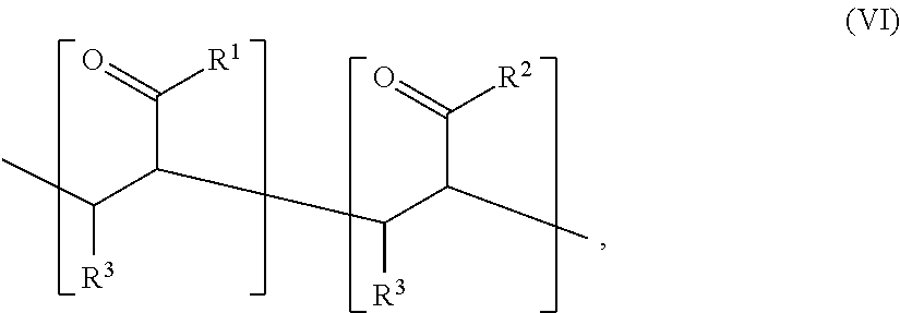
C(C(C(C(C)C(=O)[R2])[R3])C([R3])C)(=O)[R1]
